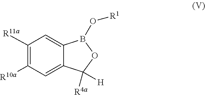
C1([R11a])=C([R10a])C=C2C(=C1)B(O[R1])OC2([R4a])[H]
